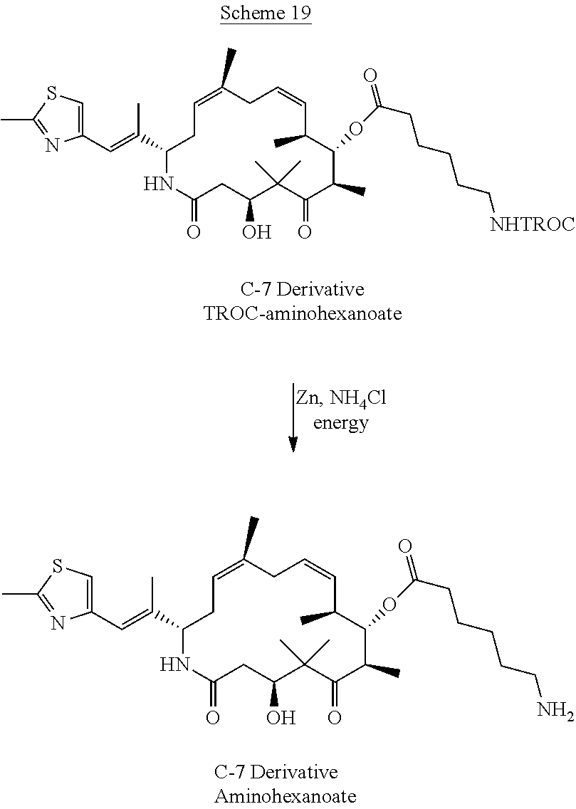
C1=C(C=C(C2NC(=O)CC(O)C(C)(C)C(=O)C(C)C(OC(CCCCC[NHTROC])=O)C(C)C=CCC(C)=CC2)C)N=C(C)S1.C1=C(C=C(C2NC(=O)CC(O)C(C)(C)C(=O)C(C)C(OC(CCCCCN)=O)C(C)C=CCC(C)=CC2)C)N=C(C)S1
